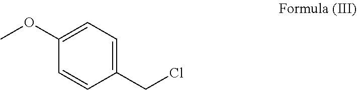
C1=CC(CCl)=CC=C1OC
